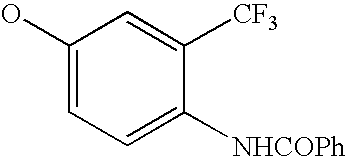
OC1=CC=C([NHCOPh])C([CF3])=C1
